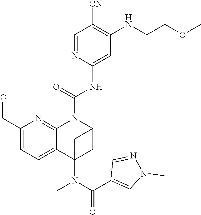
C1(C=O)=CC=C2C(=N1)N(C(NC1=CC(NCCOC)=C([CN])C=N1)=O)C1CC2(N(C(C2=CN(C)N=C2)=O)C)C1
